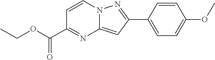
C1=CN2C(=CC(C3=CC=C(OC)C=C3)=N2)N=C1C(OCC)=O
